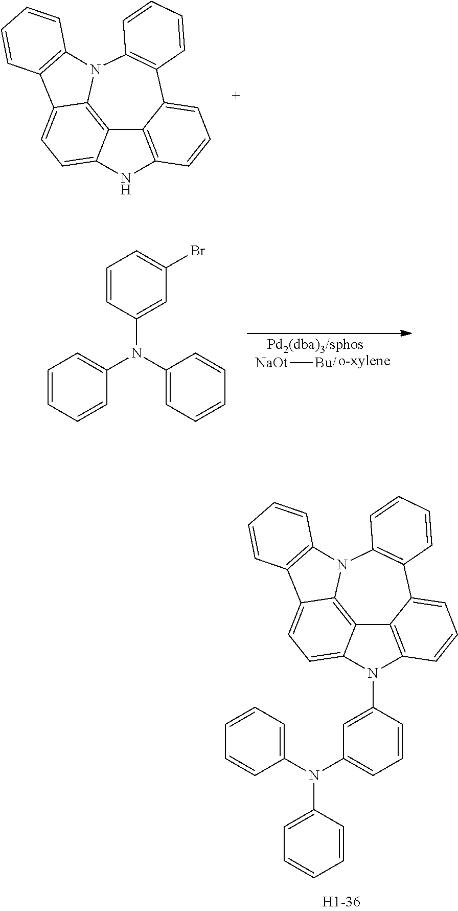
C12=C3N4C5=C(C6=CC=CC(=C16)N(C1=CC(N(C6=CC=CC=C6)C6=CC=CC=C6)=CC=C1)C2=CC=C3C1=C4C=CC=C1)C=CC=C5.C12=C3N4C5=C(C6=CC=CC(=C16)NC2=CC=C3C1=C4C=CC=C1)C=CC=C5.[NaOt][Bu/].C1=CC(N(C2=CC=CC=C2)C2=CC=CC=C2)=CC(Br)=C1
